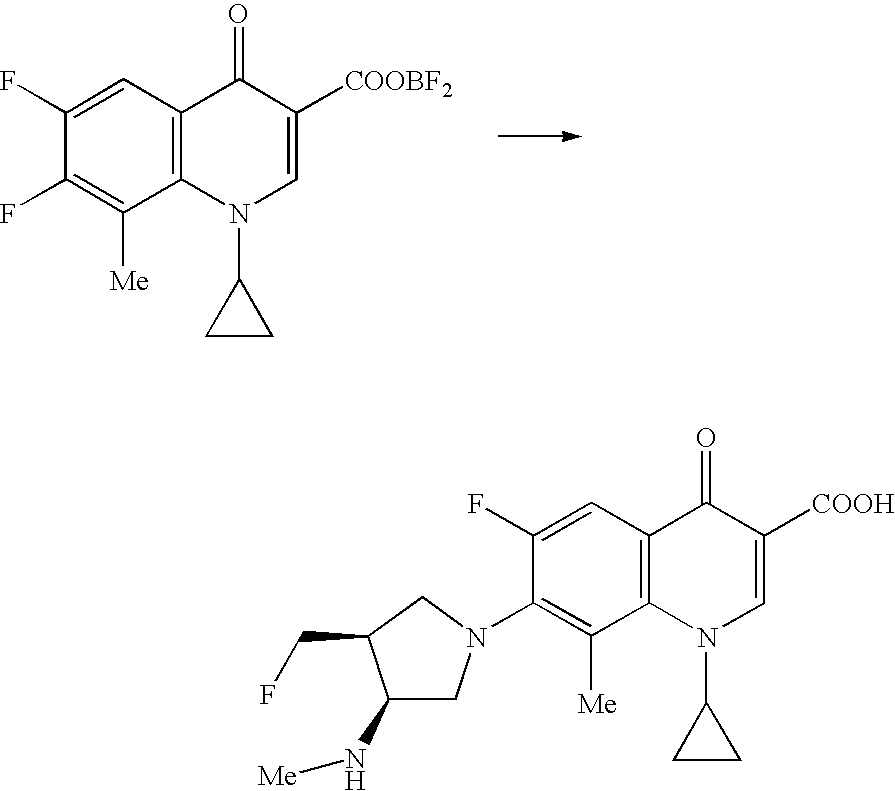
C12=C(C=C(F)C(F)=C1[Me])C(=O)C([COOBF2])=CN2C1CC1.C12=C(C=C(F)C(N3CC(N[Me])C(CF)C3)=C1[Me])C(=O)C([COOH])=CN2C1CC1
